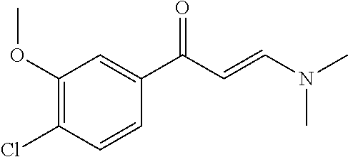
C1(OC)=C(Cl)C=CC(C(C=CN(C)C)=O)=C1
